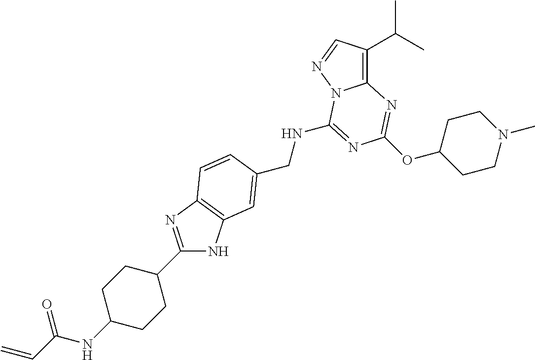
C(NC1=NC(OC2CCN(C)CC2)=NC2=C(C(C)C)C=NN21)C1=CC2=C(N=C(C3CCC(NC(=O)C=C)CC3)N2)C=C1
